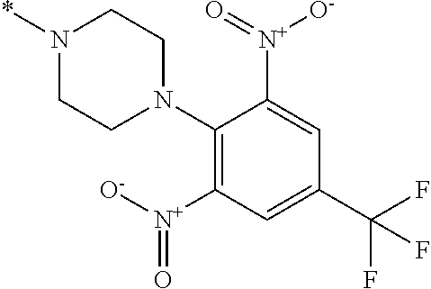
N1(*)CCN(C2=C([N+](=O)[O-])C=C(C(F)(F)F)C=C2[N+](=O)[O-])CC1
